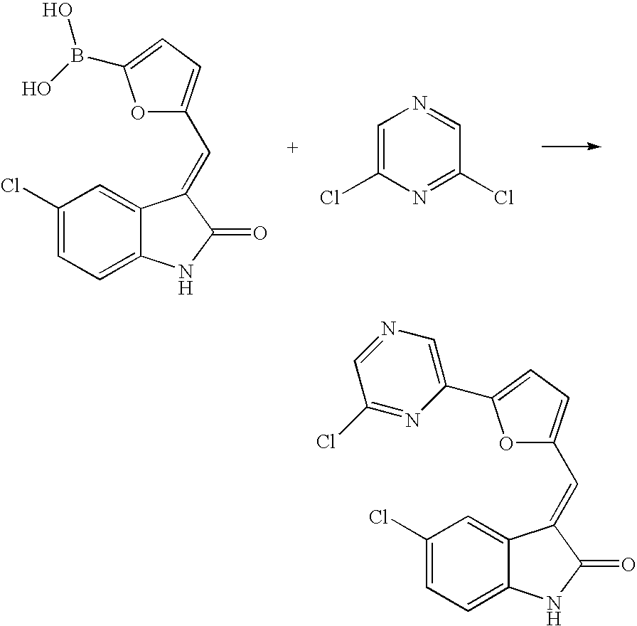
C1(Cl)=CC=C2C(=C1)C(=CC1=CC=C(C3=CN=CC(Cl)=N3)O1)C(=O)N2.C1(Cl)=CC=C2C(=C1)C(=CC1=CC=C(B(O)O)O1)C(=O)N2.C1=C(Cl)N=C(Cl)C=N1
